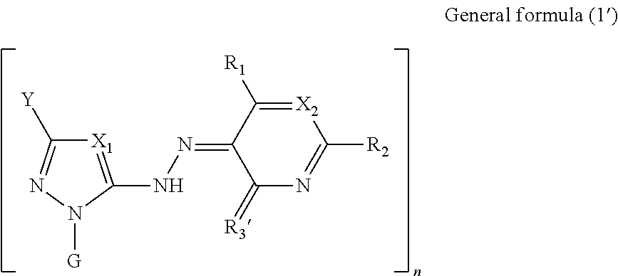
[X2]1=C([R1])C(=NNC2=[X1]C([Y])=NN2[G])C(=[R3])N=C1[R2]
